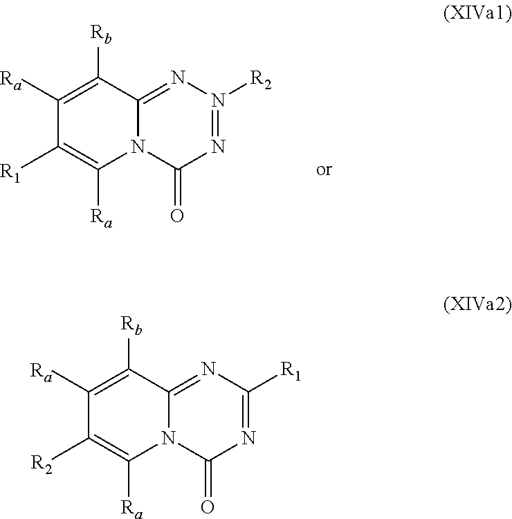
C1([Ra])=C([Rb])C2=NN([R2])=NC(=O)N2C([Ra])=C1[R1].C1([Ra])=C([Rb])C2=NC([R1])=NC(=O)N2C([Ra])=C1[R2]
